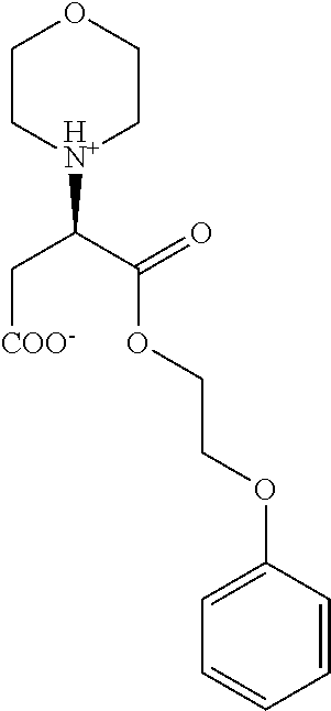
C1C[HN+](C(C[COO-])C(OCCOC2=CC=CC=C2)=O)CCO1
